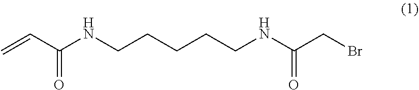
C=CC(NCCCCCNC(CBr)=O)=O
